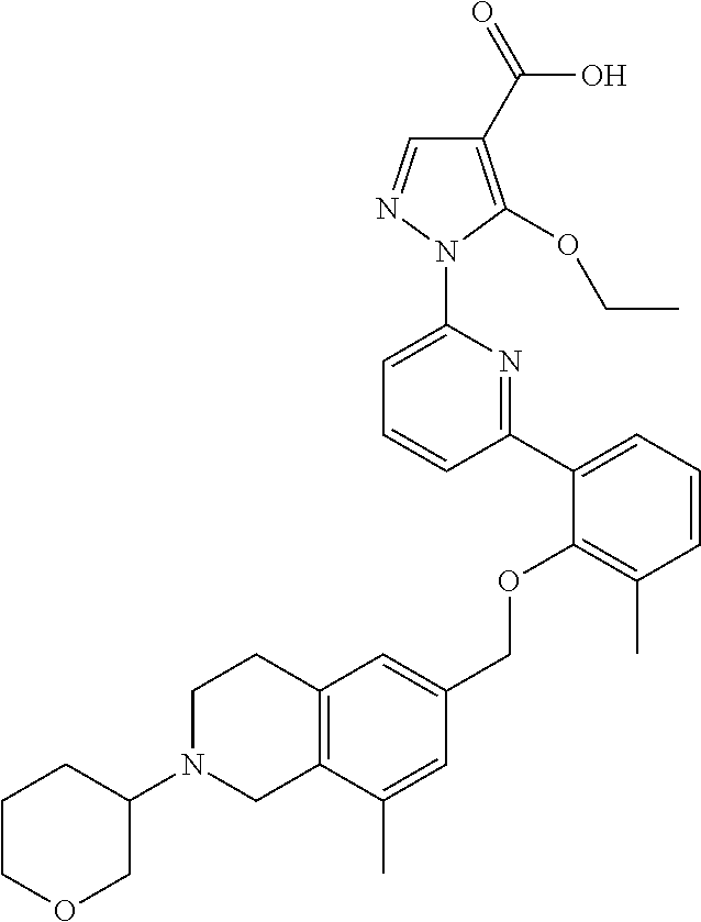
C1(C2=CC=CC(C)=C2OCC2=CC3=C(C(C)=C2)CN(C2CCCOC2)CC3)=NC(N2N=CC(C(=O)O)=C2OCC)=CC=C1
